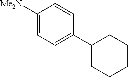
C1([Me2N])=CC=C(C2CCCCC2)C=C1
